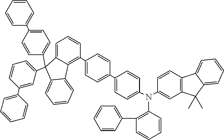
C1=C2C(=C(C3=CC=C(C4=CC=C(N(C5=CC6=C(C=C5)C5=CC=CC=C5C6(C)C)C5=C(C6=CC=CC=C6)C=CC=C5)C=C4)C=C3)C=C1)C1=CC=CC=C1C2(C1=CC=C(C2=CC=CC=C2)C=C1)C1=CC=CC(C2=CC=CC=C2)=C1
